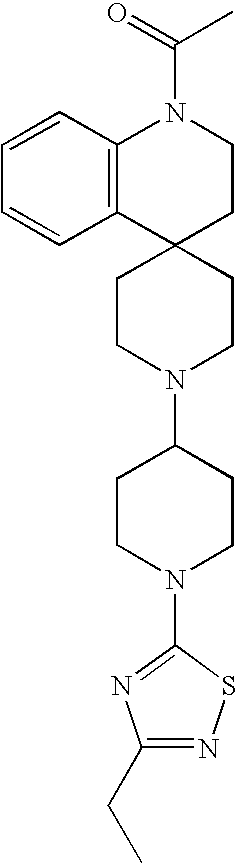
C1=CC2=C(C=C1)C1(CCN2C(=O)C)CCN(C2CCN(C3=NC(CC)=NS3)CC2)CC1
